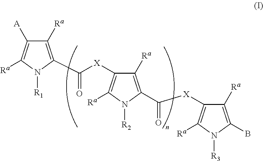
C1([Ra])=C(C(=O)[X]C2=C([Ra])N([R2])C(C([X]C3=C([Ra])N([R3])C(B)=C3[Ra])=O)=C2[Ra])N([R1])C([Ra])=C1[A]
